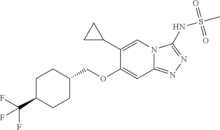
C1C(C(F)(F)F)CCC(COC2=CC3=NN=C(NS(=O)(=O)C)N3C=C2C2CC2)C1
